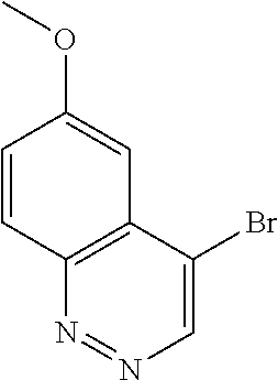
C1=CC2=C(C=C1OC)C(Br)=CN=N2
